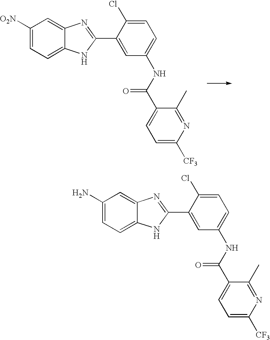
C1([O2N])=CC=C2C(=C1)N=C(C1=CC(NC(C3=CC=C([CF3])N=C3C)=O)=CC=C1Cl)N2.C1(N)=CC=C2C(=C1)N=C(C1=CC(NC(C3=CC=C([CF3])N=C3C)=O)=CC=C1Cl)N2
